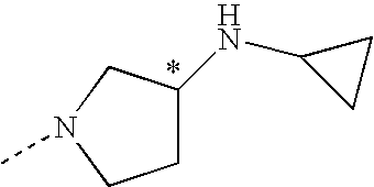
C1C(NC2CC2)CN(C)C1
